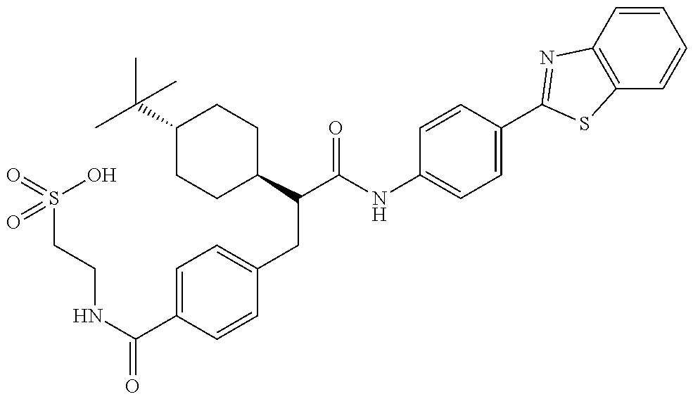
O=S(CCNC(C1=CC=C(CC(C2CCC(C(C)(C)C)CC2)C(=O)NC2=CC=C(C3=NC4=C(C=CC=C4)S3)C=C2)C=C1)=O)(O)=O
